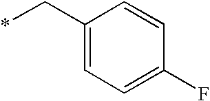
C(C1=CC=C(F)C=C1)*
